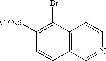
C12=C(C=NC=C1)C=CC([ClO2S])=C2Br
